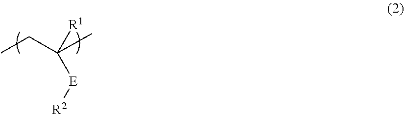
CCC(C)([R1])[E][R2]
